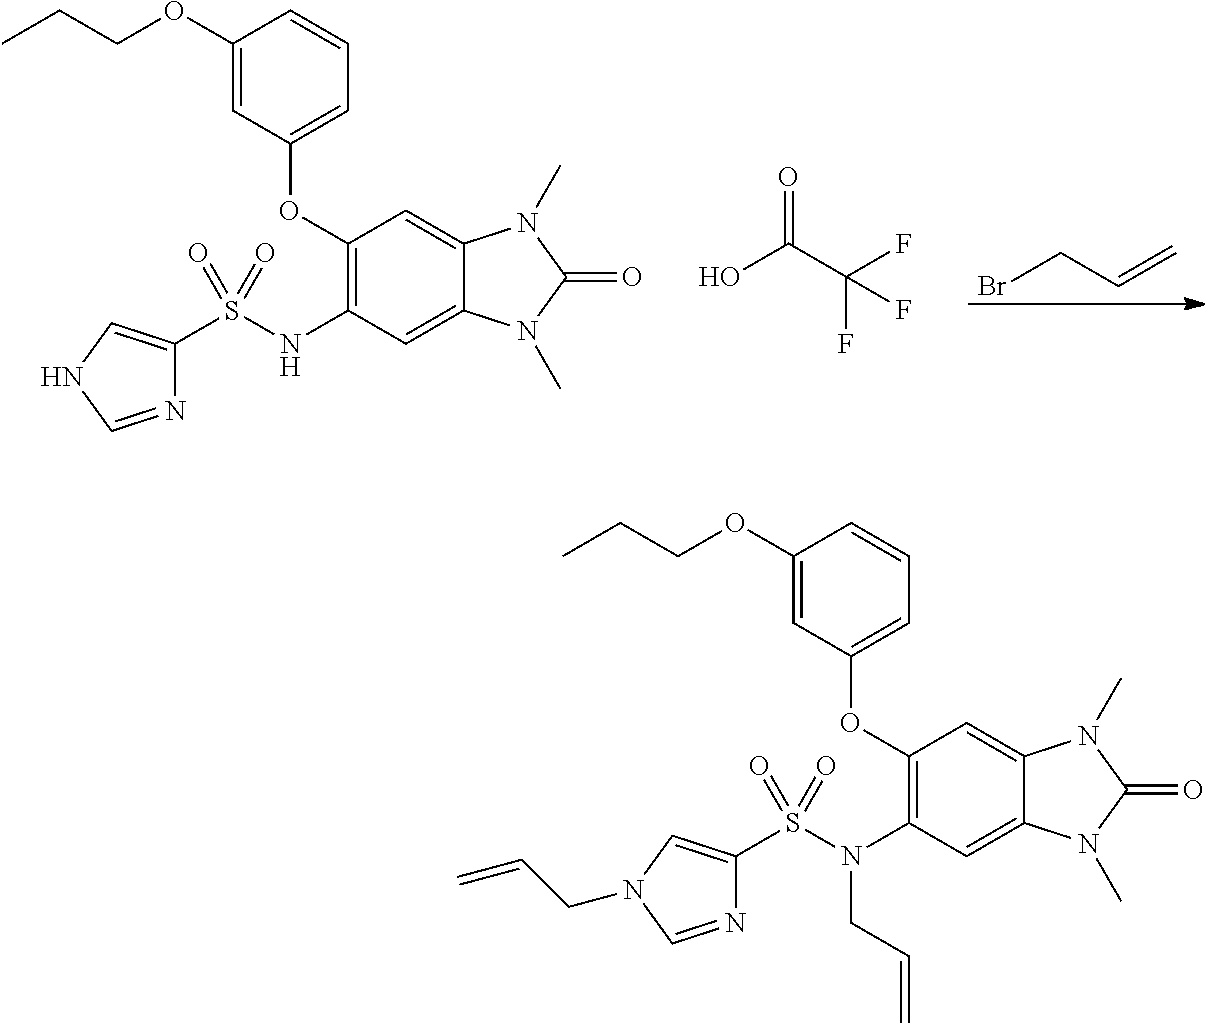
C1(OCCC)=CC(OC2=C(N(S(=O)(=O)C3=CN(CC=C)C=N3)CC=C)C=C3C(=C2)N(C)C(=O)N3C)=CC=C1.C1(OCCC)=CC(OC2=C(NS(=O)(=O)C3=CNC=N3)C=C3C(=C2)N(C)C(=O)N3C)=CC=C1.BrCC=C.OC(C(F)(F)F)=O
